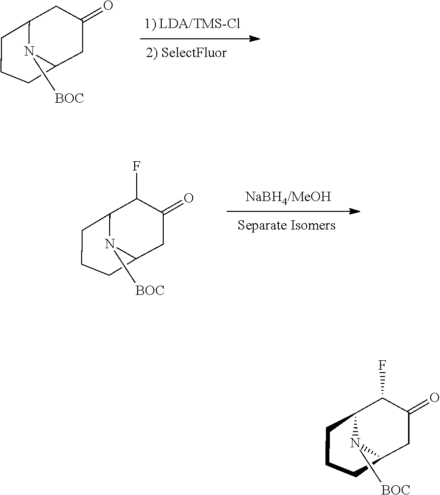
C12CCCC(CC(=O)C1)N2[BOC].C12CCCC(C(F)C(=O)C1)N2[BOC].C12CCCC(C(F)C(=O)C1)N2[BOC]
